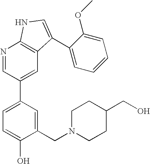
C1(CN2CCC(CO)CC2)=CC(C2=CC3=C(N=C2)NC=C3C2=CC=CC=C2OC)=CC=C1O
